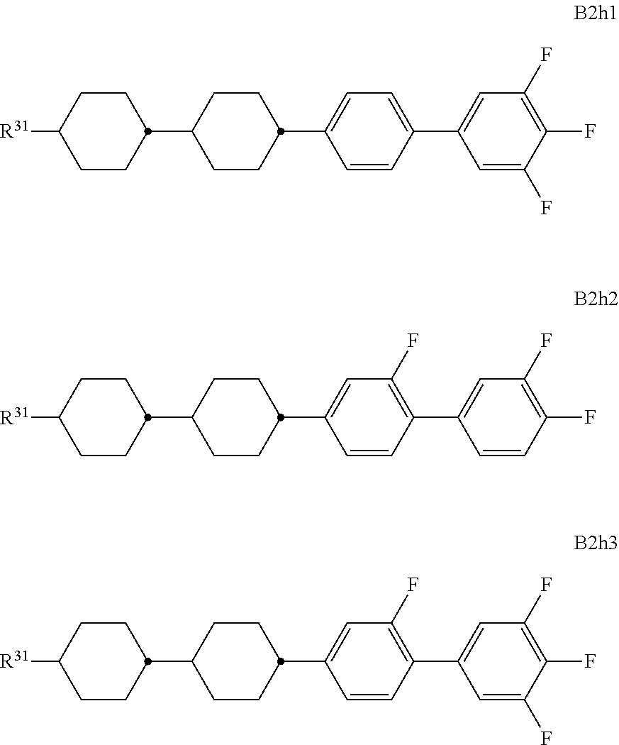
C1CC([R31])CCC1C1CCC(C2=CC=C(C3=CC(F)=C(F)C(F)=C3)C=C2)CC1.C1CC([R31])CCC1C1CCC(C2=CC(F)=C(C3=CC(F)=C(F)C=C3)C=C2)CC1.C1CC([R31])CCC1C1CCC(C2=CC(F)=C(C3=CC(F)=C(F)C(F)=C3)C=C2)CC1
